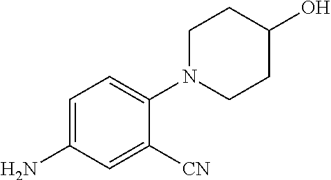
C1=C(N)C=C([CN])C(N2CCC(O)CC2)=C1
